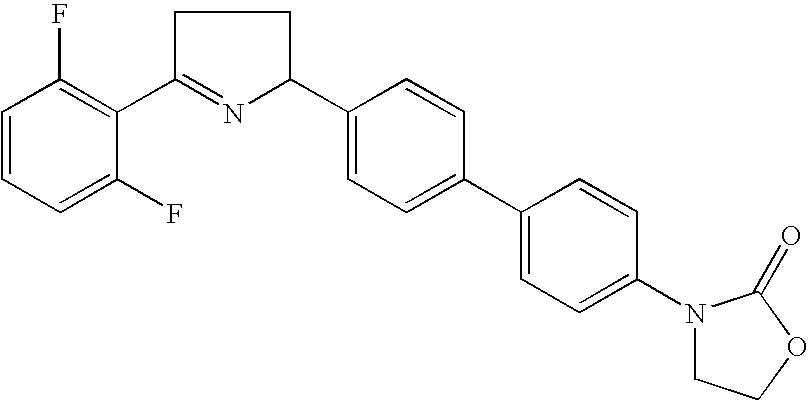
C1C(C2=C(F)C=CC=C2F)=NC(C2=CC=C(C3=CC=C(N4CCOC4=O)C=C3)C=C2)C1
